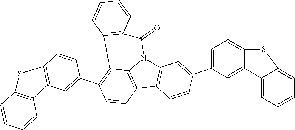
C12=C(C3=C4N1C(=O)C1=C(C4=C(C4=CC5=C(C=C4)SC4=C5C=CC=C4)C=C3)C=CC=C1)C=CC(C1=CC=C3C(=C1)C1=CC=CC=C1S3)=C2
